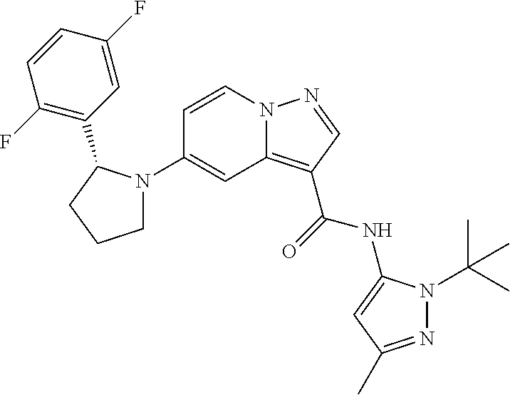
C1(N2CCCC2C2=C(F)C=CC(F)=C2)=CC2=C(C(=O)NC3=CC(C)=NN3C(C)(C)C)C=NN2C=C1
